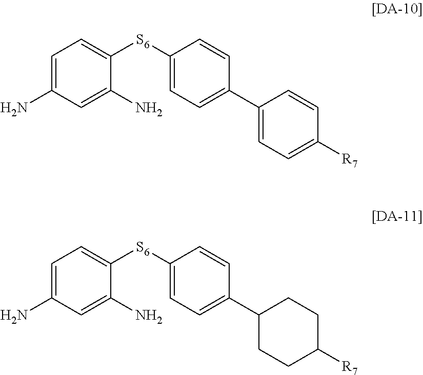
C1=C(N)C=C(N)C([S6]C2=CC=C(C3=CC=C([R7])C=C3)C=C2)=C1.C1=C(N)C=C(N)C([S6]C2=CC=C(C3CCC([R7])CC3)C=C2)=C1
